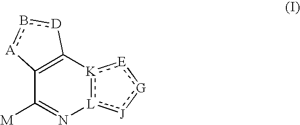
C12=C([K]3:[L](:[J]:[G]:[E]:3)N=C1[M])[D]b[A]2
